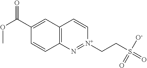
C12=C(C=C(C(OC)=O)C=C1)C=C[N+](CCS(=O)([O-])=O)=N2
